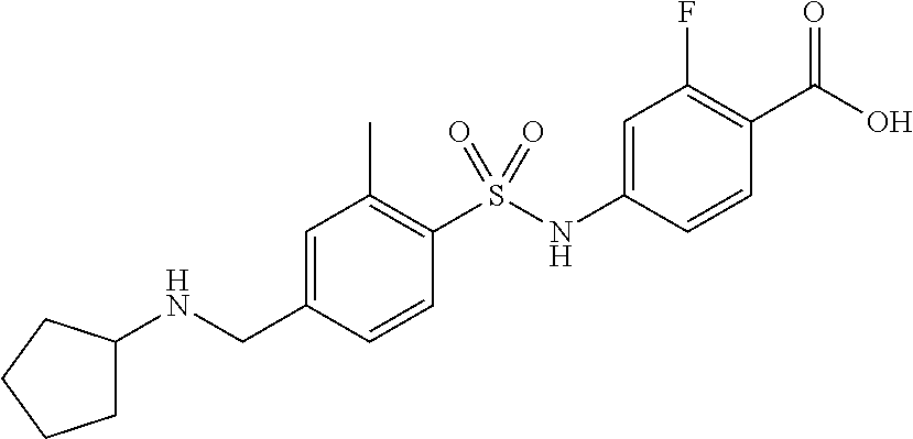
C1=C(CNC2CCCC2)C=CC(S(=O)(NC2=CC(F)=C(C(O)=O)C=C2)=O)=C1C
